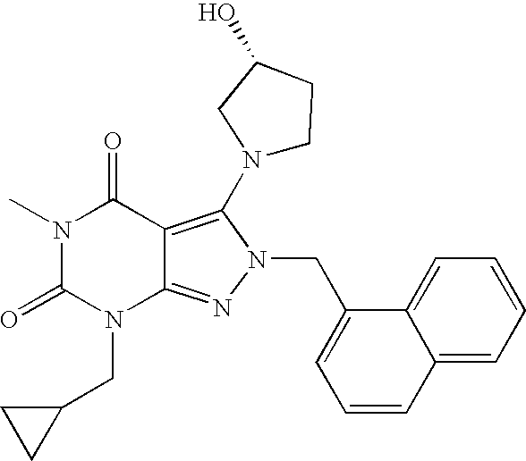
N1(C)C(=O)N(CC2CC2)C2=NN(CC3=CC=CC4=CC=CC=C34)C(N3CCC(O)C3)=C2C1=O
